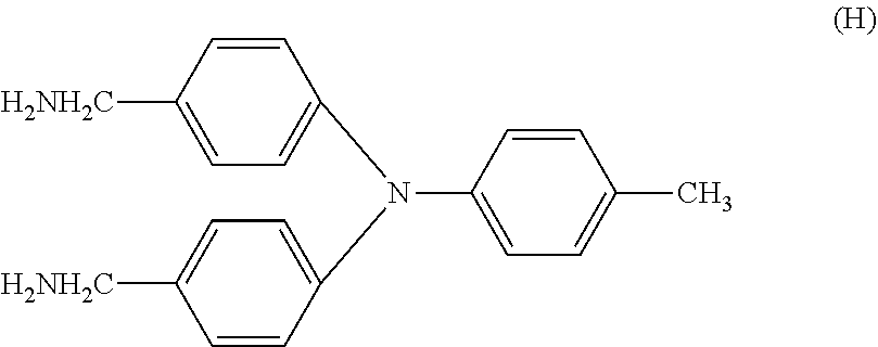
C1(N(C2=CC=C([H2NH2C])C=C2)C2=CC=C([H2NH2C])C=C2)=CC=C(C)C=C1
